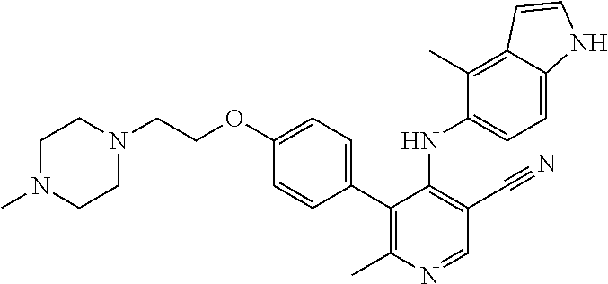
C1N(C)CCN(CCOC2=CC=C(C3=C(C)N=CC(C#N)=C3NC3=CC=C4C(=C3C)C=CN4)C=C2)C1
